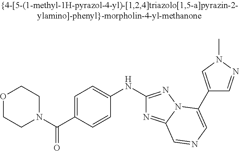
O1CCN(C(C2=CC=C(NC3=NN4C(=N3)C=NC=C4C3=CN(C)N=C3)C=C2)=O)CC1
